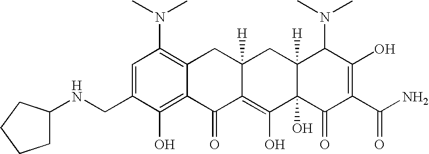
N(CC1=CC(N(C)C)=C2C(=C1O)C(=O)C1=C(O)C3(O)C([H])(CC1([H])C2)C(N(C)C)C(O)=C(C(N)=O)C3=O)C1CCCC1
